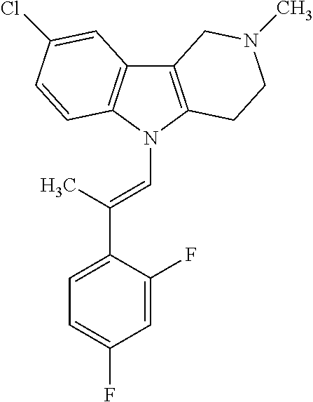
C12=C(N(C=C(C3=CC=C(F)C=C3F)C)C3=C1C=C(Cl)C=C3)CCN(C)C2
